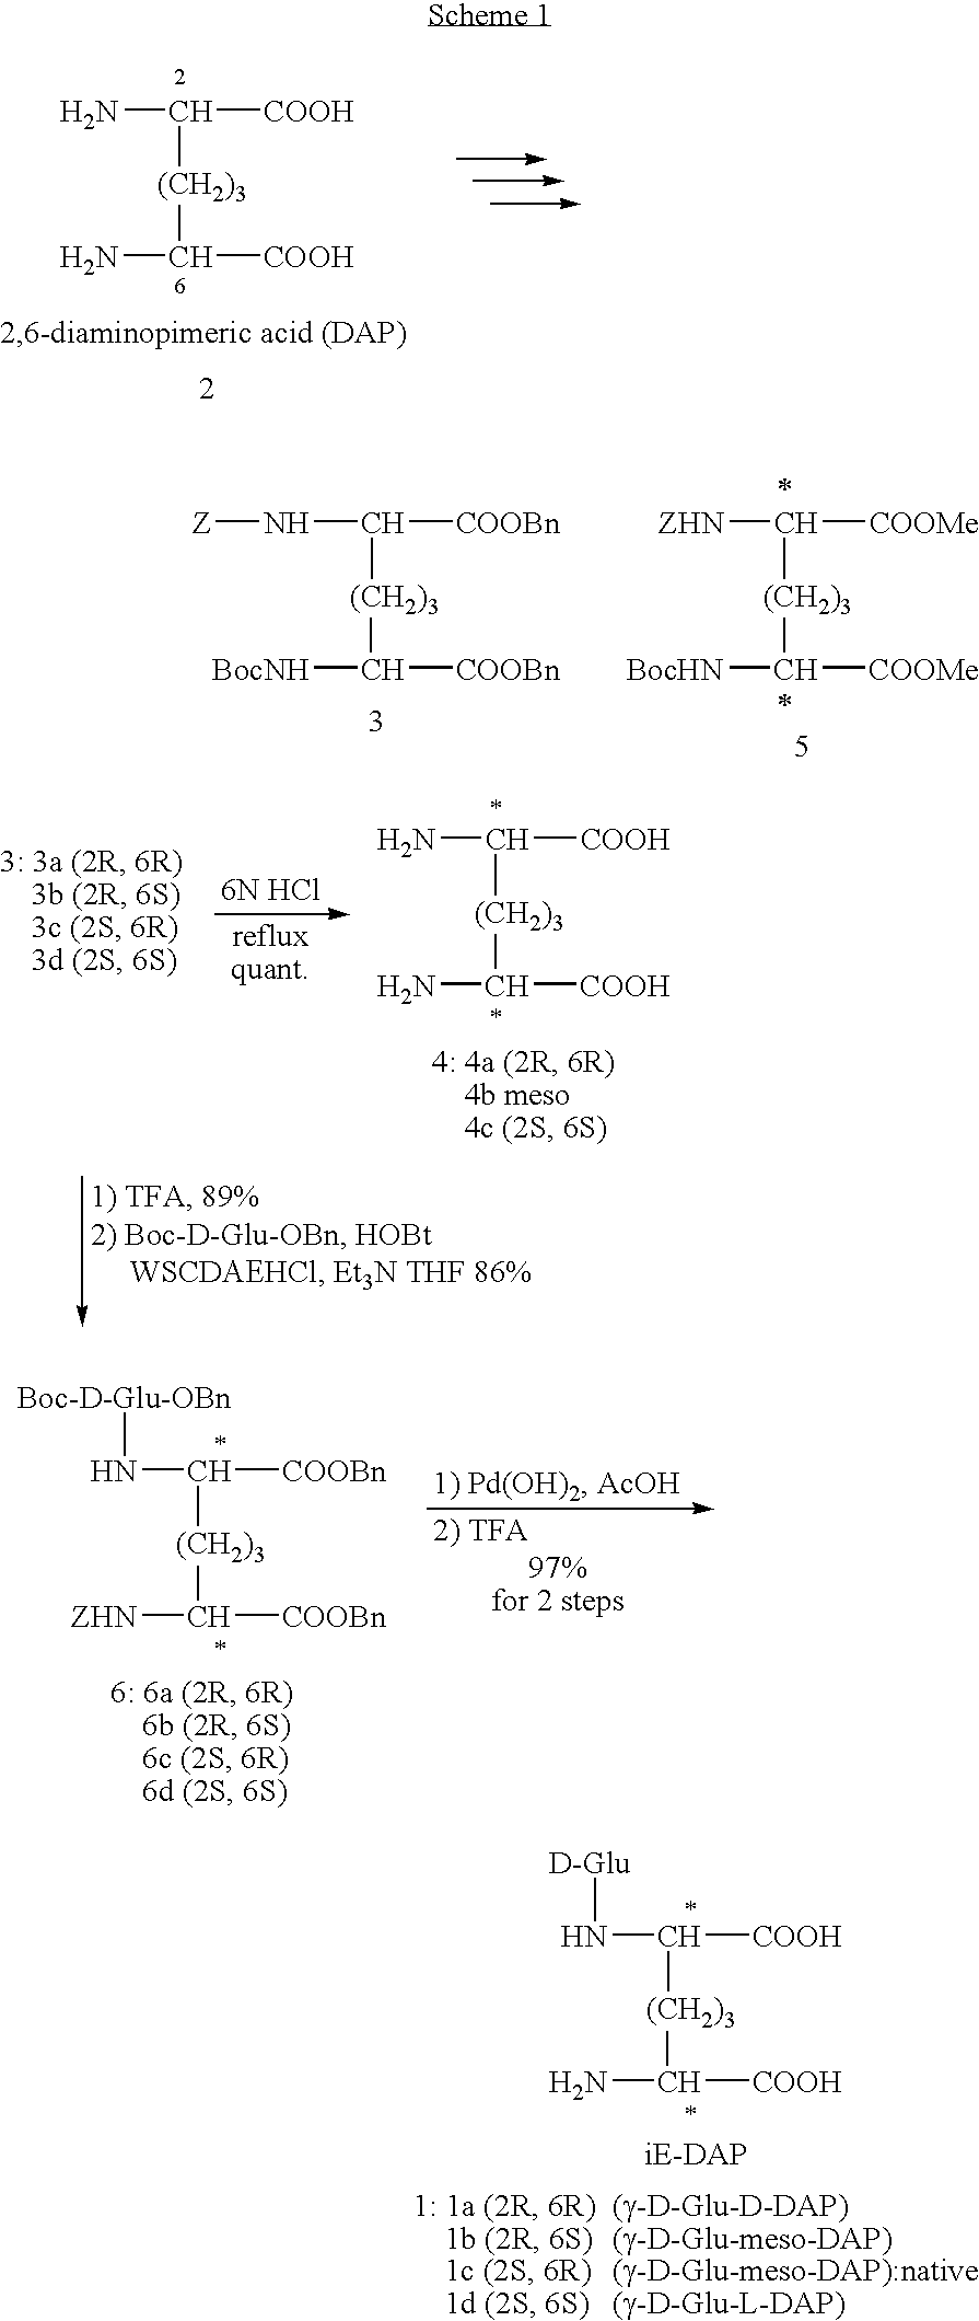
NC([COOH])[(CH2)3]C([COOH])N.C([COOMe])([(CH2)3]C([COOMe])[BocHN])[ZHN].[Z]NC([COOBn])[(CH2)3]C([COOBn])[BocNH].NC([COOH])[(CH2)3]C([COOH])N.C([COOBn])([(CH2)3]C([COOBn])[ZHN])N[Boc-D-Glu-OBn].C([COOH])([(CH2)3]C([COOH])N)N[D-Glu]
